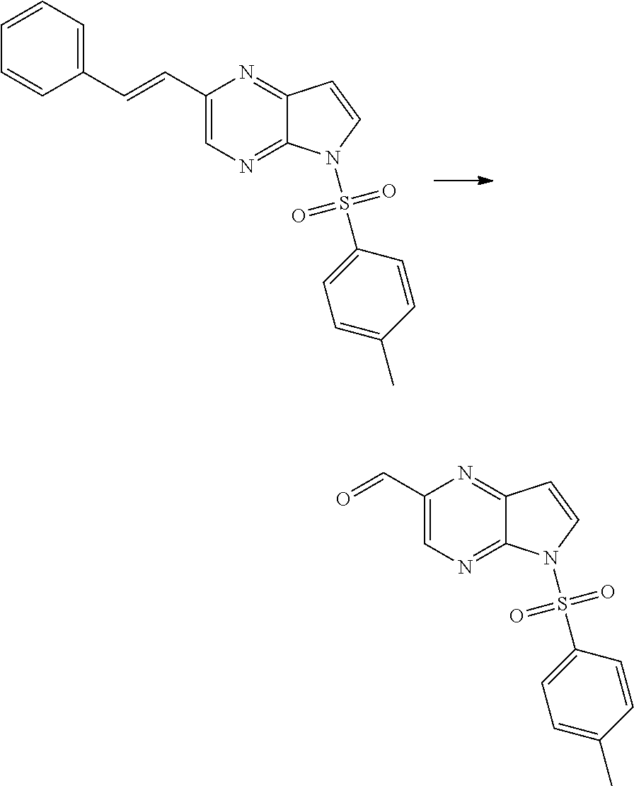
C1(C=CC2=CC=CC=C2)=CN=C2C(=N1)C=CN2S(=O)(=O)C1=CC=C(C)C=C1.C1(C=O)=CN=C2C(=N1)C=CN2S(=O)(=O)C1=CC=C(C)C=C1
